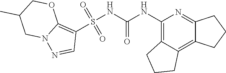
S(NC(NC1=C2C(=C3C(=N1)CCC3)CCC2)=O)(C1=C2N(N=C1)CC(C)CO2)(=O)=O
